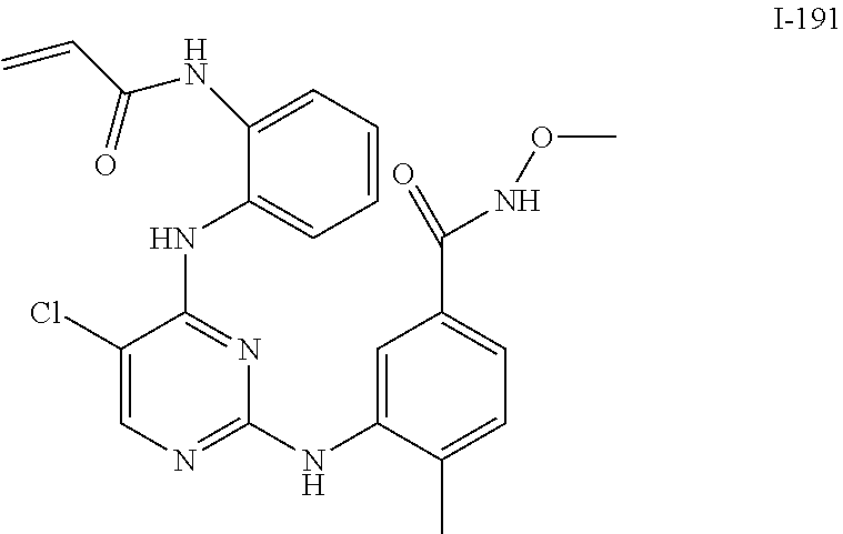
C1=CC=C(NC(C=C)=O)C(NC2=NC(NC3=CC(C(=O)NOC)=CC=C3C)=NC=C2Cl)=C1
